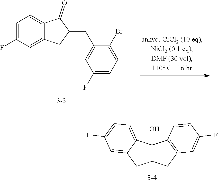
C1=C(F)C=C2C(=C1)C(=O)C(CC1=CC(F)=CC=C1Br)C2.C12(O)C(CC3=C1C=CC(F)=C3)CC1=CC(F)=CC=C21
